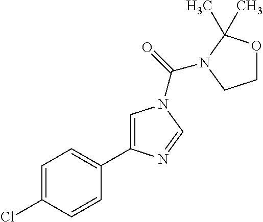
C1=C(Cl)C=CC(C2=CN(C(=O)N3C(C)(C)OCC3)C=N2)=C1
